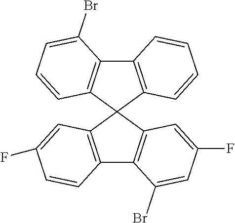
C12=C(C=C(F)C=C1)C1(C3=C2C(Br)=CC(F)=C3)C2=C(C3=C1C=CC=C3Br)C=CC=C2
